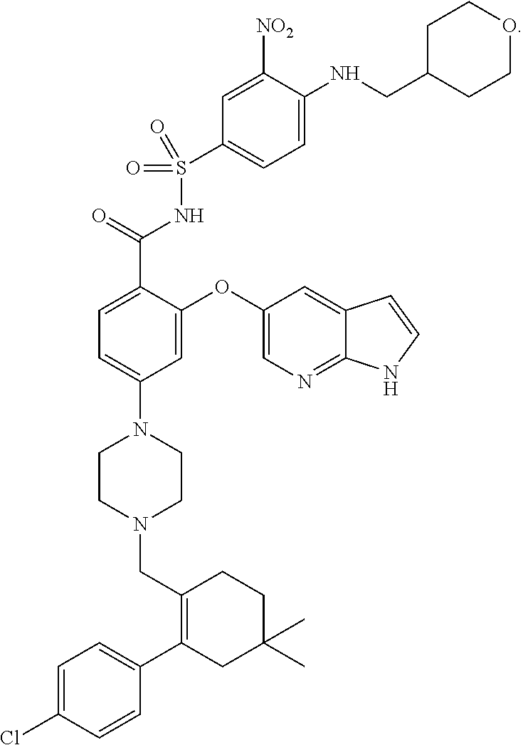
C1=C(Cl)C=CC(C2=C(CN3CCN(C4=CC=C(C(=O)NS(C5=CC=C(NCC6CCOCC6)C([NO2])=C5)(=O)=O)C(OC5=CN=C6C(=C5)C=CN6)=C4)CC3)CCC(C)(C)C2)=C1
